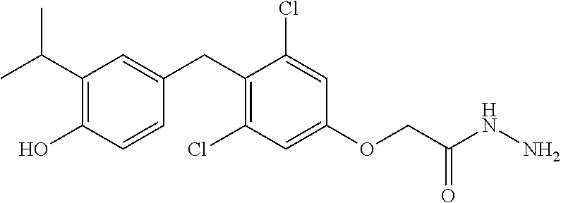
C1(CC2=CC(C(C)C)=C(O)C=C2)=C(Cl)C=C(OCC(NN)=O)C=C1Cl
